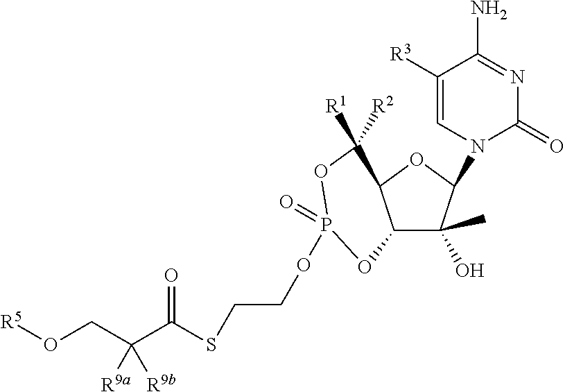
C1([R1])([R2])C2C(C(O)(C)C(N3C(=O)N=C(N)C([R3])=C3)O2)OP(=O)(OCCSC(C(CO[R5])([R9a])[R9b])=O)O1
